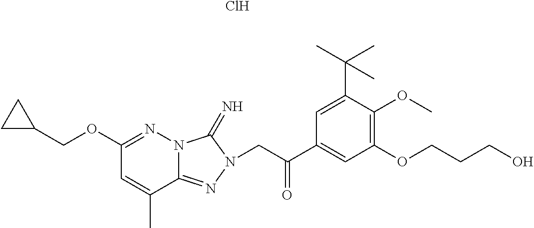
N12C(=NN(CC(C3=CC(OCCCO)=C(OC)C(C(C)(C)C)=C3)=O)C1=N)C(C)=CC(OCC1CC1)=N2.Cl
